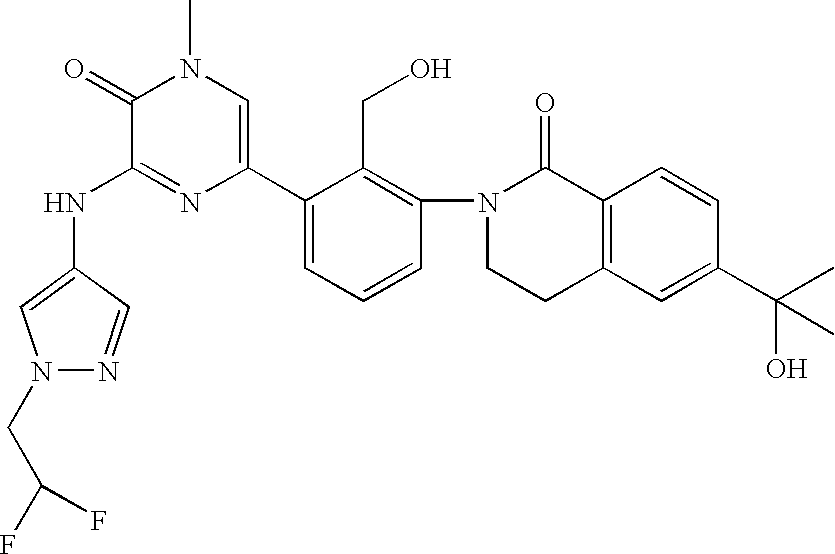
N(C1=NC(C2=CC=CC(N3CCC4=C(C3=O)C=CC(C(C)(O)C)=C4)=C2CO)=CN(C)C1=O)C1=CN(CC(F)F)N=C1
